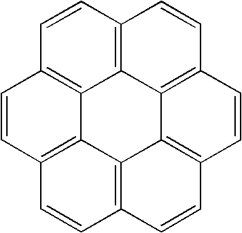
C1=CC2=C3C4=C1C=CC1=C4C4=C(C=C1)C=CC1=C4C3=C(C=C2)C=C1
